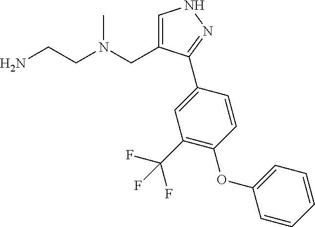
C1(CN(CCN)C)=CNN=C1C1=CC(C(F)(F)F)=C(OC2=CC=CC=C2)C=C1
